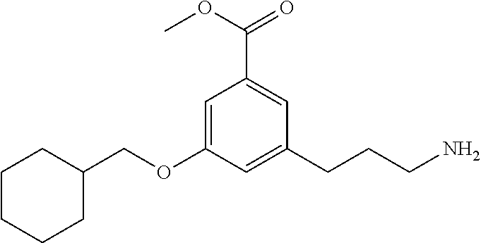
C1CCCC(COC2=CC(C(OC)=O)=CC(CCCN)=C2)C1
